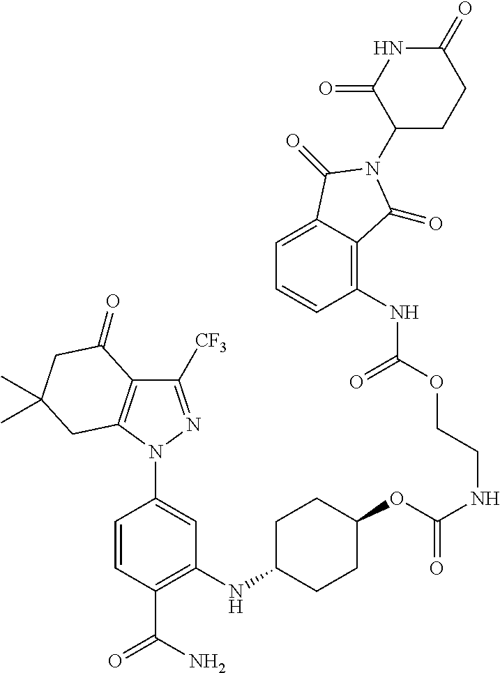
C1=CC(C(=O)N)=C(NC2CCC(OC(NCCOC(NC3=C4C(=CC=C3)C(=O)N(C3CCC(=O)NC3=O)C4=O)=O)=O)CC2)C=C1N1N=C([CF3])C2=C1CC(C)(C)CC2=O
